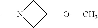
C1N(C)CC1OC
